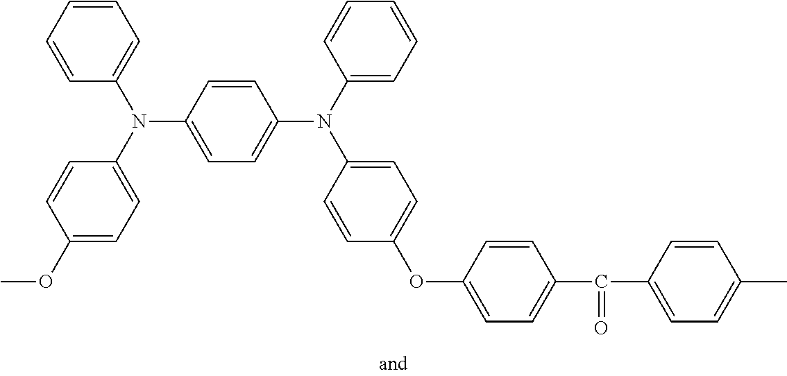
C1=C(N(C2=CC=CC=C2)C2=CC=C(OC)C=C2)C=CC(N(C2=CC=C(OC3=CC=C(C(C4=CC=C(C)C=C4)=O)C=C3)C=C2)C2=CC=CC=C2)=C1
